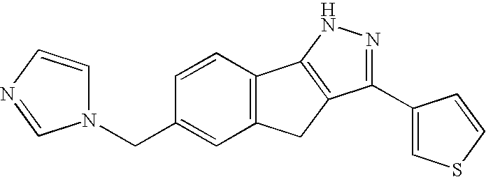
C(C1=CC2=C(C=C1)C1=C(C2)C(C2=CSC=C2)=NN1)N1C=CN=C1
